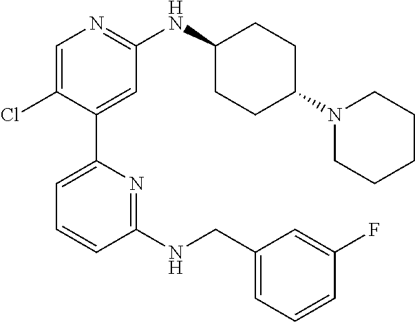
C1=C(Cl)C(C2=CC=CC(NCC3=CC=CC(F)=C3)=N2)=CC(NC2CCC(N3CCCCC3)CC2)=N1
